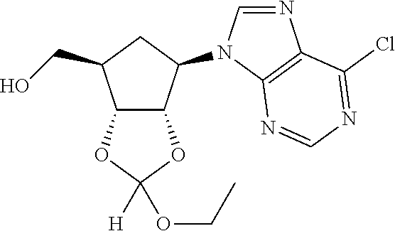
C12C(C(N3C=NC4=C3N=CN=C4Cl)CC1CO)OC([H])(OCC)O2
